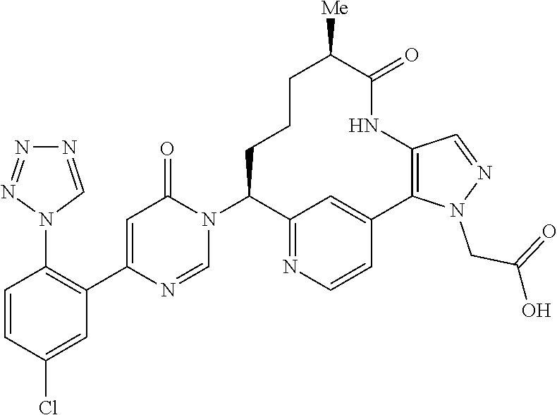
C1=CC(Cl)=CC(C2=CC(=O)N(C3C4=NC=CC(=C4)C4=C(NC(=O)C([Me])CCC3)C=NN4CC(O)=O)C=N2)=C1N1C=NN=N1
